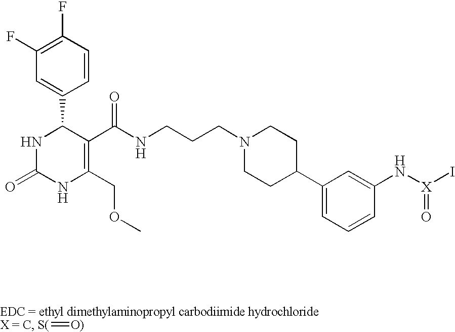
[S(]=[O)].N1C(=O)NC(COC)=C(C(NCCCN2CCC(C3=CC=CC(N[X](I)=O)=C3)CC2)=O)C1C1=CC(F)=C(F)C=C1
